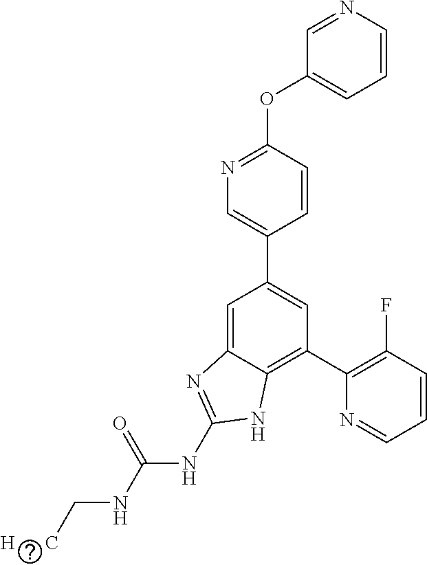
C1=CC(OC2=CC=CN=C2)=NC=C1C1=CC(C2=C(F)C=CC=N2)=C2C(=C1)N=C(NC(NC[H      C])=O)N2
